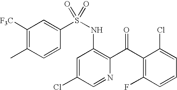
C1([F3C])=C(C)C=CC(S(NC2=C(C(C3=C(F)C=CC=C3Cl)=O)N=CC(Cl)=C2)(=O)=O)=C1
